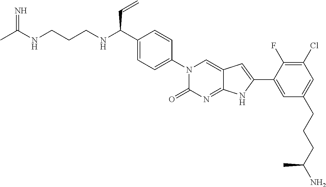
CC(NCCCNC(C1=CC=C(N2C(=O)N=C3C(=C2)C=C(C2=CC(CCCC(N)C)=CC(Cl)=C2F)N3)C=C1)C=C)=N
